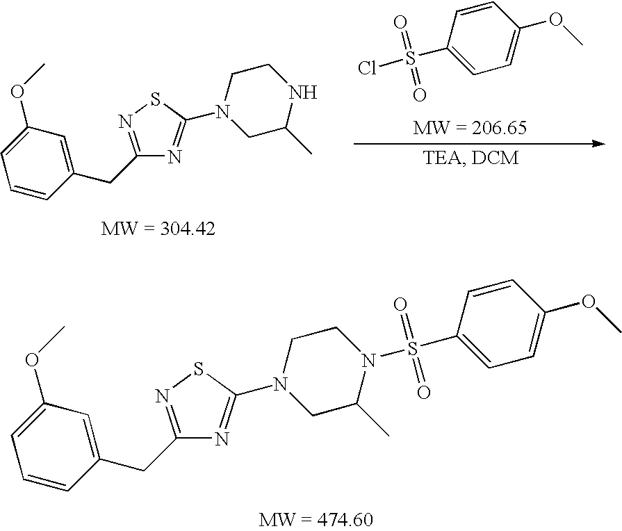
C1=C(OC)C=CC(S(Cl)(=O)=O)=C1.C1=CC=C(OC)C=C1CC1=NSC(N2CC(C)NCC2)=N1.C1=CC=C(OC)C=C1CC1=NSC(N2CC(C)N(S(C3=CC=C(OC)C=C3)(=O)=O)CC2)=N1
